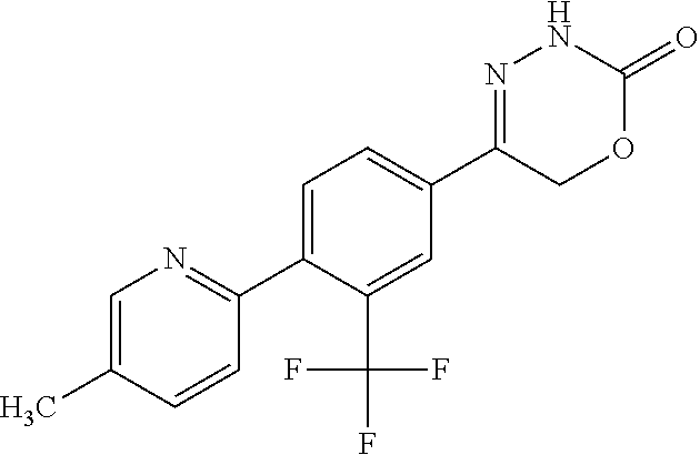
C1=C(C2=NC=C(C)C=C2)C(C(F)(F)F)=CC(C2=NNC(=O)OC2)=C1
